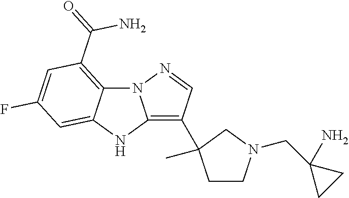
N12C3=C(C(=O)N)C=C(F)C=C3NC1=C(C1(C)CCN(CC3(N)CC3)C1)C=N2
